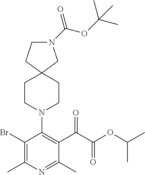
BrC1=C(C)N=C(C)C(C(=O)C(=O)OC(C)C)=C1N1CCC2(CC1)CN(C(OC(C)(C)C)=O)CC2
